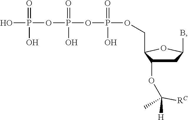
C1C(OC([RC])([H])C)C(COP(OP(OP(O)(=O)O)(=O)O)(=O)O)OC1B
